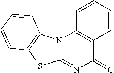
N12C(=NC(=O)C3=C1C=CC=C3)SC1=C2C=CC=C1
